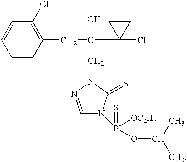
C1=CC=CC(CC(O)(CN2N=CN(P(=S)([OC2H5])OC(C)C)C2=S)C2(Cl)CC2)=C1Cl
